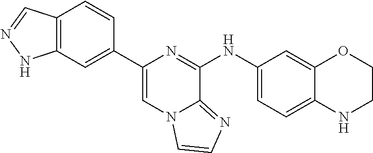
C12=C(C=CC(C3=CN4C(=NC=C4)C(NC4=CC=C5C(=C4)OCCN5)=N3)=C1)C=NN2
